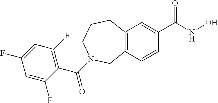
C12=C(C=C(C(=O)NO)C=C1)CCCN(C(=O)C1=C(F)C=C(F)C=C1F)C2
